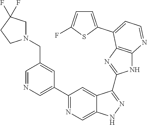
C1=NC=C(C2=NC=C3C(=C2)C(C2=NC4=C(N2)N=CC=C4C2=CC=C(F)S2)=NN3)C=C1CN1CC(F)(F)CC1
